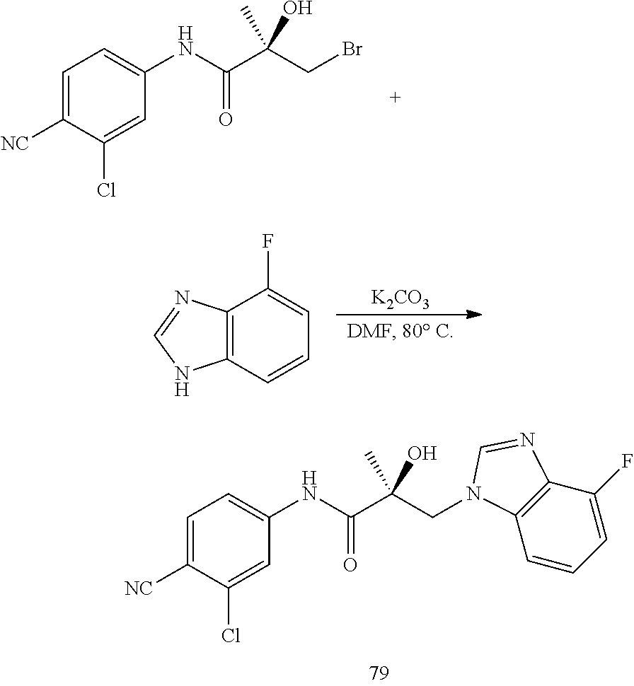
C(C(=O)NC1=CC=C([NC])C(Cl)=C1)(C)(O)CN1C2=C(C(F)=CC=C2)N=C1.[K2CO3].C1=C(F)C2=C(C=C1)NC=N2.C(C(=O)NC1=CC=C([NC])C(Cl)=C1)(C)(O)CBr
